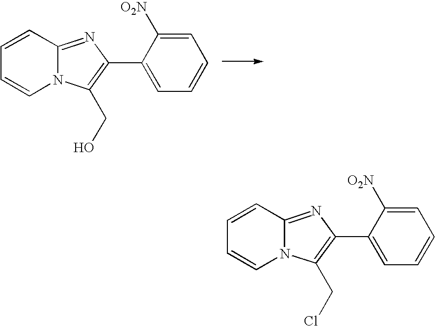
N12C(=NC(C3=CC=CC=C3[O2N])=C1CO)C=CC=C2.N12C(=NC(C3=CC=CC=C3[O2N])=C1CCl)C=CC=C2
